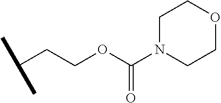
C(CCOC(=O)N1CCOCC1)(C)C
